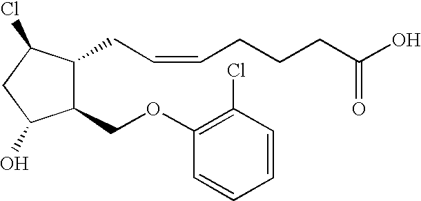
C1(OCC2C(CC=CCCCC(O)=O)C(Cl)CC2O)=C(Cl)C=CC=C1
